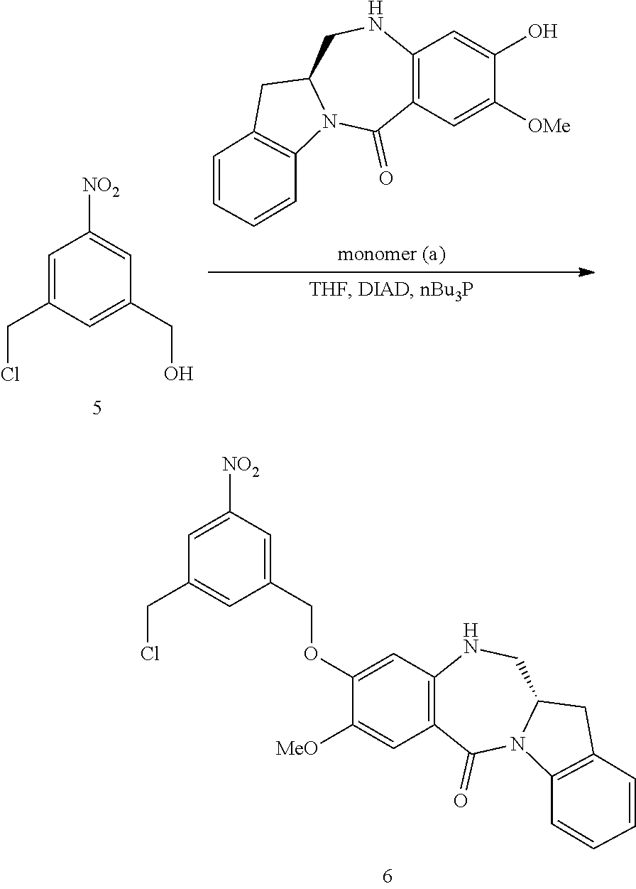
C12=C(C=C([OMe])C(O)=C1)C(=O)N1C(CN2)CC2=C1C=CC=C2.C1=C(CCl)C=C(CO)C=C1[NO2].C1=C([NO2])C=C(COC2=CC3=C(C=C2[MeO])C(=O)N2C(CN3)CC3=C2C=CC=C3)C=C1CCl
